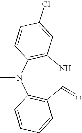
C1(=O)NC2=C(N(C)C3=C1C=CC=C3)C=CC(Cl)=C2
